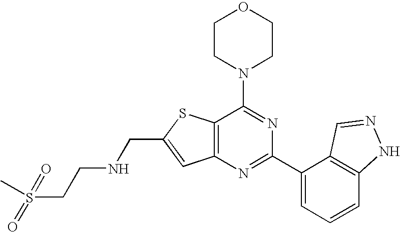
C1CN(C2=NC(C3=CC=CC4=C3C=NN4)=NC3=C2SC(CNCCS(=O)(=O)C)=C3)CCO1
